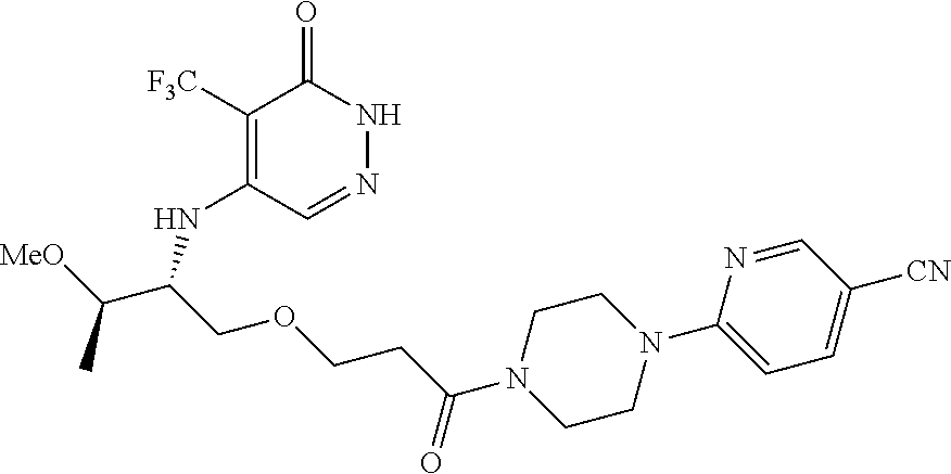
C1([F3C])=C(NC(C([MeO])C)COCCC(N2CCN(C3=CC=C([CN])C=N3)CC2)=O)C=NNC1=O
